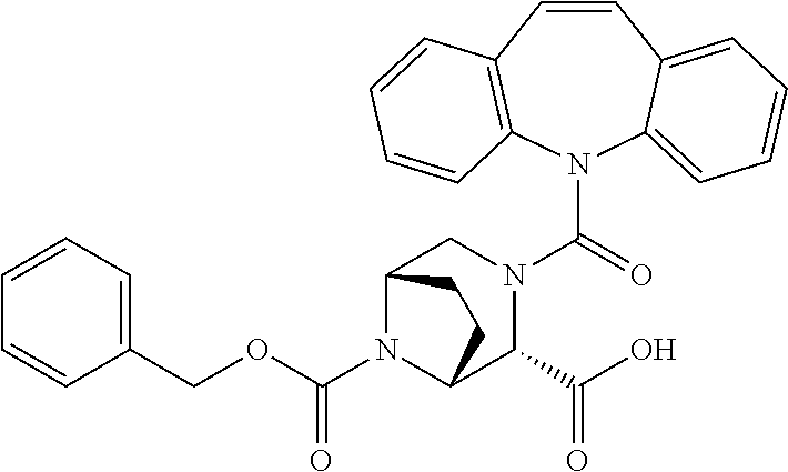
O=C(N1C2C(C(O)=O)N(C(N3C4=CC=CC=C4C=CC4=C3C=CC=C4)=O)CC1CC2)OCC1=CC=CC=C1
